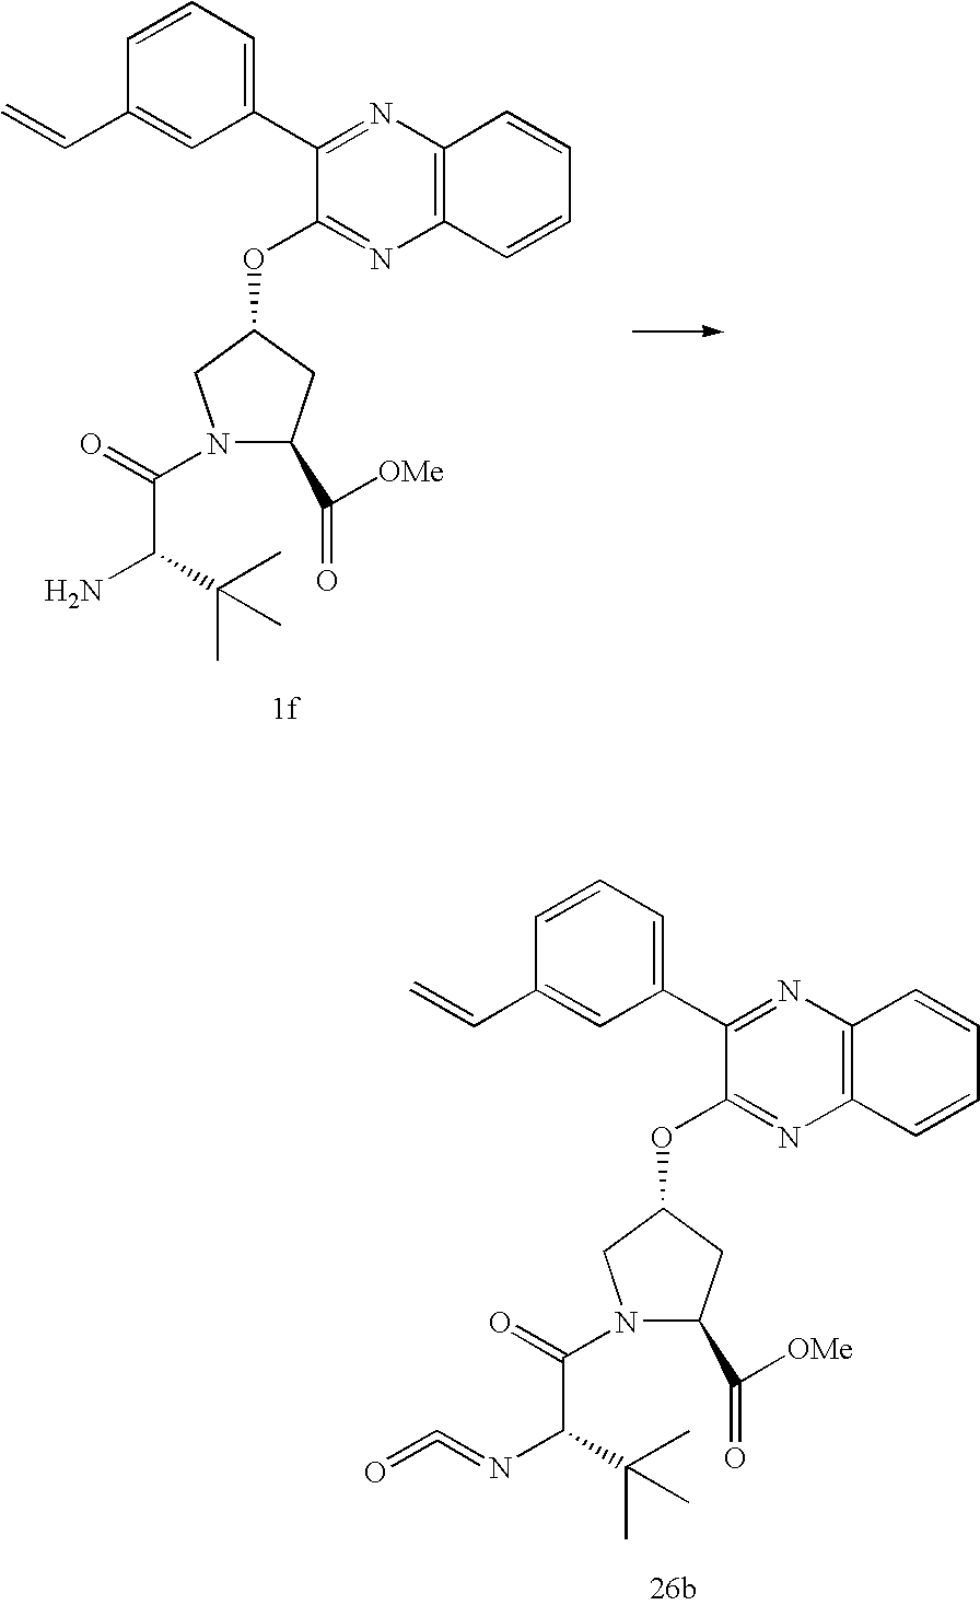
C1=CC=C(C2=NC3=C(N=C2OC2CN(C(C(N)C(C)(C)C)=O)C(C(=O)[OMe])C2)C=CC=C3)C=C1C=C.C1=CC=C(C2=NC3=C(N=C2OC2CN(C(C(N=C=O)C(C)(C)C)=O)C(C(=O)[OMe])C2)C=CC=C3)C=C1C=C
